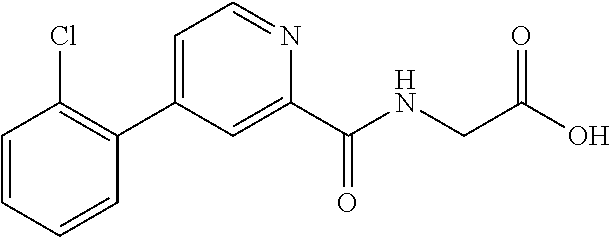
C1=CC=CC(C2=CC=NC(C(NCC(O)=O)=O)=C2)=C1Cl
